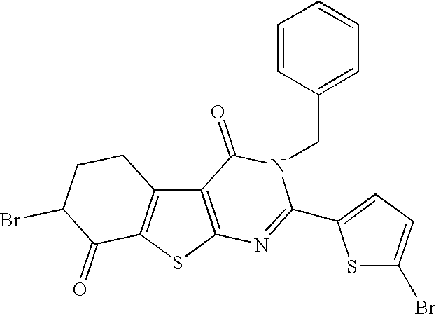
C12=C(SC3=C1CCC(Br)C3=O)N=C(C1=CC=C(Br)S1)N(CC1=CC=CC=C1)C2=O
